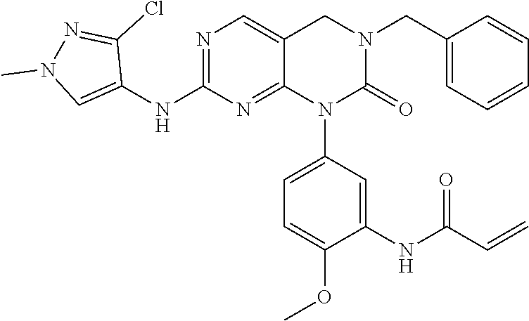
C1(NC2=NC=C3C(=N2)N(C2=CC=C(OC)C(NC(C=C)=O)=C2)C(=O)N(CC2=CC=CC=C2)C3)=CN(C)N=C1Cl
